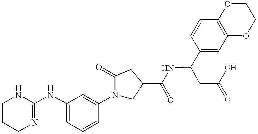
C1(NC2=CC=CC(N3CC(C(=O)NC(C4=CC5=C(C=C4)OCCO5)CC(O)=O)CC3=O)=C2)=NCCCN1
